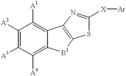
[A2]C1=C([A3])C([A4])=C2C(=C1[A1])C1=C([B1]2)SC([X][Ar])=N1
